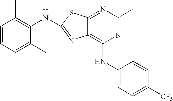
C1(NC2=C3C(=NC(C)=N2)SC(NC2=C(C)C=CC=C2C)=N3)=CC=C([CF3])C=C1
